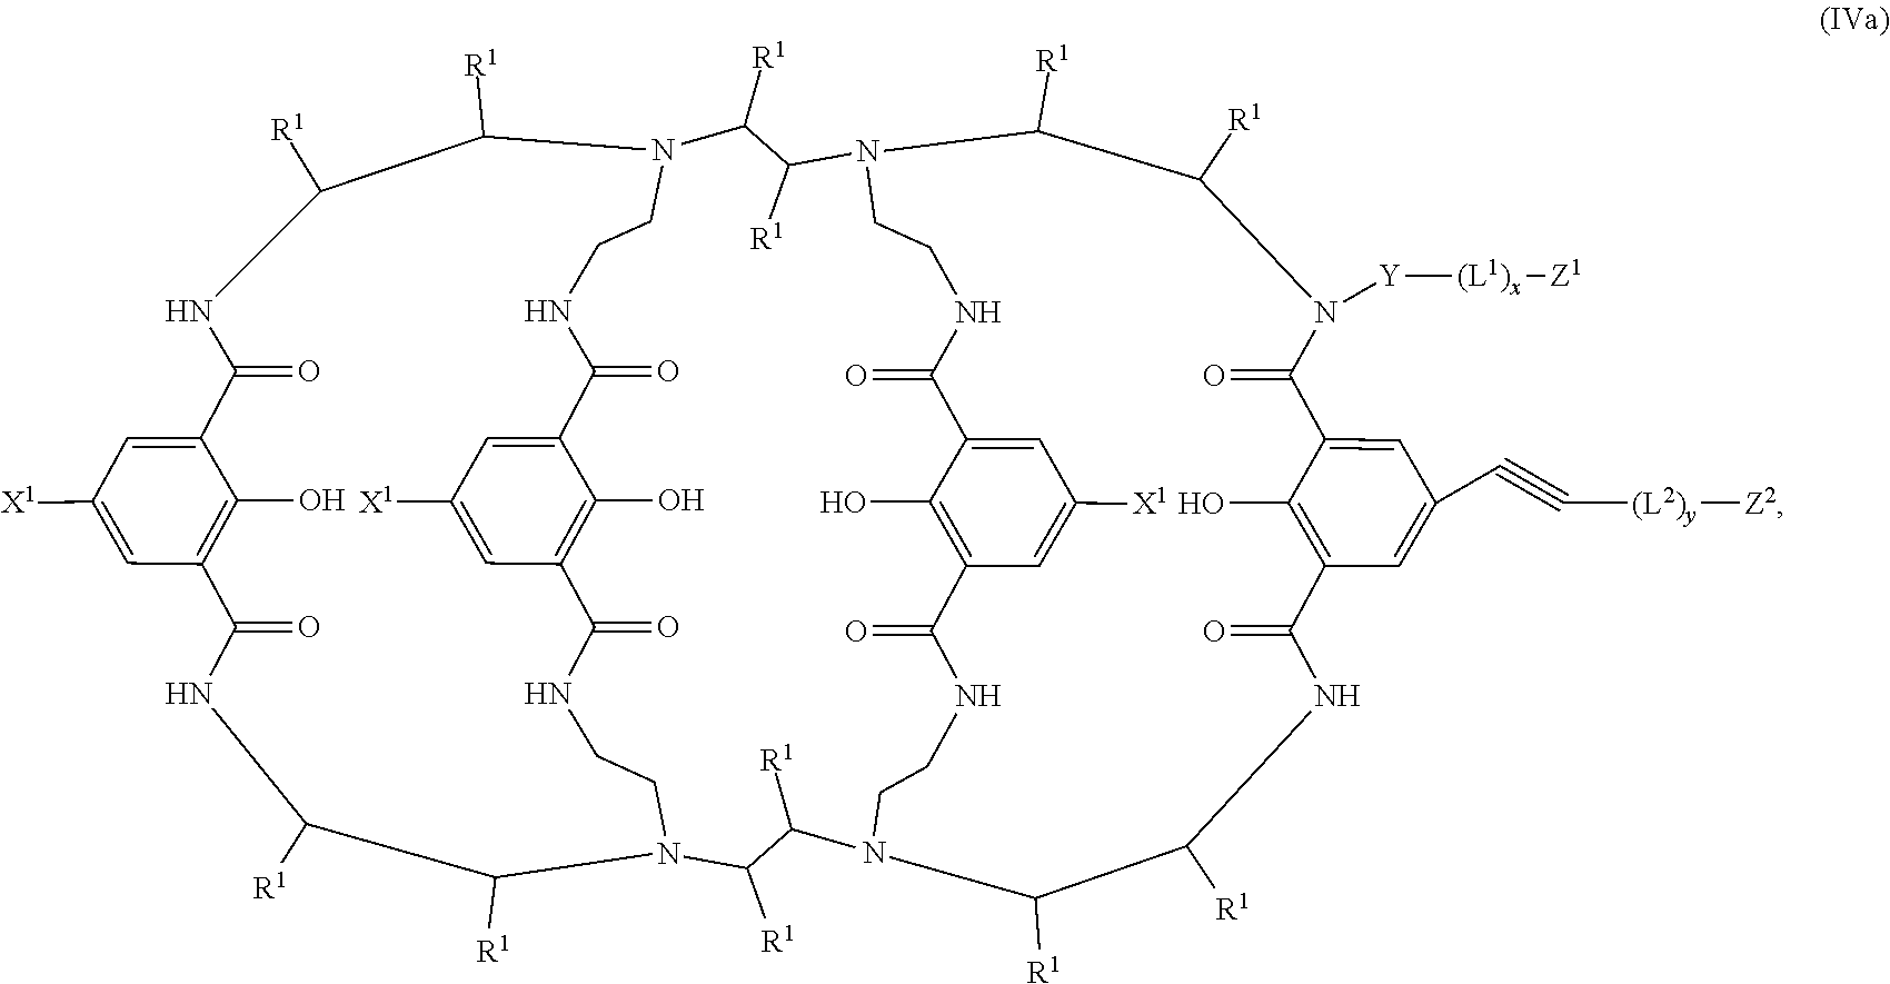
N1CCN2C([R1])C([R1])NC(=O)C3=C(O)C(=CC(C#C[(L2)y][Z2])=C3)C(=O)N([Y][(L1)x][Z1])C([R1])C([R1])N(CCNC(=O)C3=CC([X1])=CC(=C3O)C1=O)C([R1])C([R1])N1CCNC(=O)C3=CC([X1])=CC(=C3O)C(=O)NCCN(C([R1])C([R1])NC(=O)C3=C(O)C(=CC([X1])=C3)C(=O)NC([R1])C1[R1])C([R1])C2[R1]
